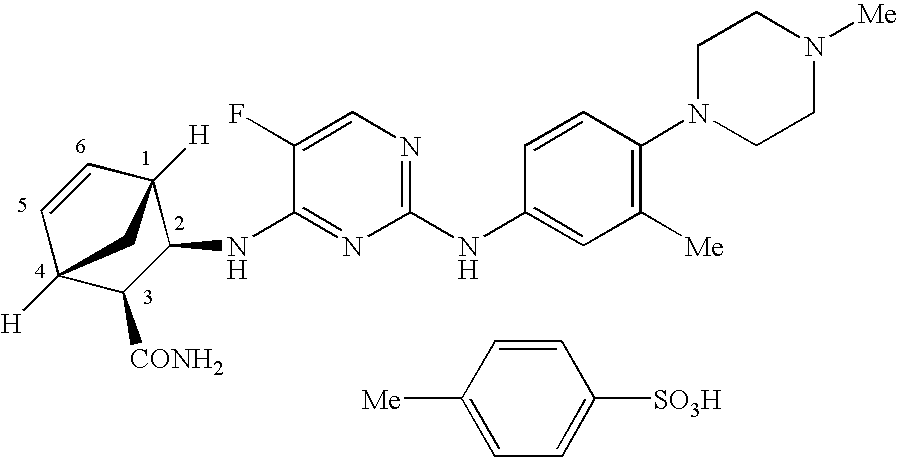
C1(NC2=CC([Me])=C(N3CCN([Me])CC3)C=C2)=NC=C(F)C(NC2C3([H])C=CC([H])(C2[CONH2])C3)=N1.C1=CC([Me])=CC=C1[SO3H]
